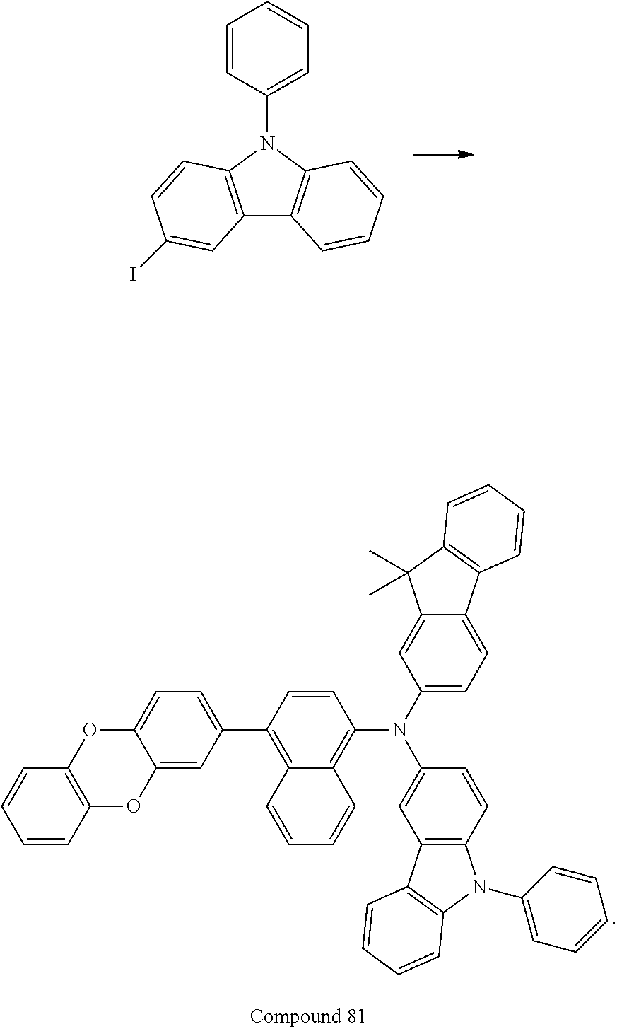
C12=C(C3=CC=C4C(=C3)OC3=C(O4)C=CC=C3)C=CC(N(C3=CC=C4C(=C3)C(C)(C)C3=C4C=CC=C3)C3=CC4=C(C=C3)N(C3=CC=CC=C3)C3=C4C=CC=C3)=C1C=CC=C2.C12=C(N(C3=CC=CC=C3)C3=C1C=CC=C3)C=CC(I)=C2
